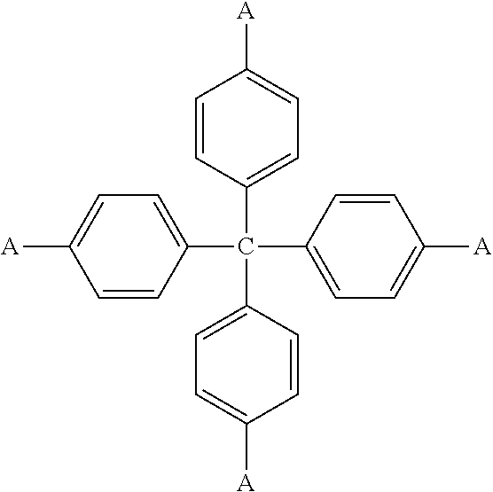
C1(C(C2=CC=C([A])C=C2)(C2=CC=C([A])C=C2)C2=CC=C([A])C=C2)=CC=C([A])C=C1
